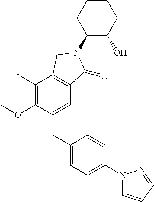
C1(CC2=CC=C(N3C=CC=N3)C=C2)=CC2=C(C(F)=C1OC)CN(C1C(O)CCCC1)C2=O
